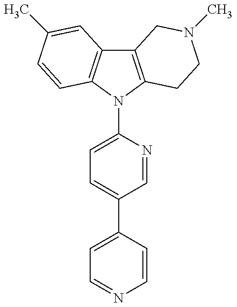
C12=C(N(C3=CC=C(C4=CC=NC=C4)C=N3)C3=C1C=C(C)C=C3)CCN(C)C2
